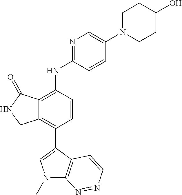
N1(C)C2=C(C(C3=C4C(=C(NC5=NC=C(N6CCC(O)CC6)C=C5)C=C3)C(=O)NC4)=C1)C=CN=N2
